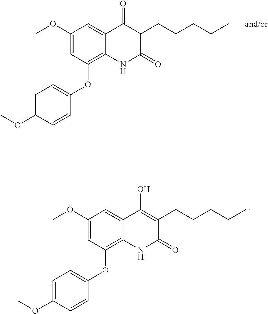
C1=C(OC2=C3C(=CC(OC)=C2)C(=O)C(CCCCC)C(=O)N3)C=CC(OC)=C1.C1(OC)=CC=C(OC2=C3C(=CC(OC)=C2)C(O)=C(CCCCC)C(=O)N3)C=C1
